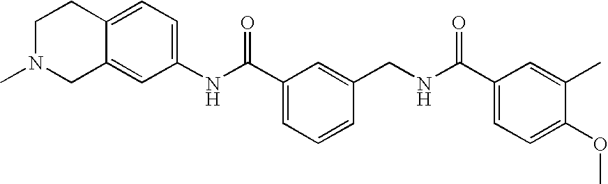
C1N(C)CC2=CC(NC(C3=CC=CC(CNC(C4=CC=C(OC)C(C)=C4)=O)=C3)=O)=CC=C2C1
